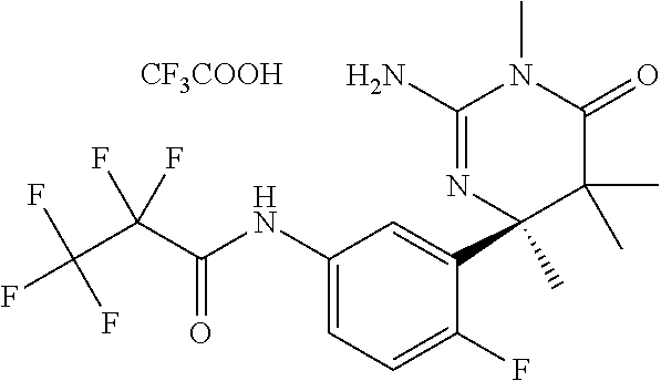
C(C(C(NC1=CC=C(F)C(C2(C)C(C)(C)C(=O)N(C)C(N)=N2)=C1)=O)(F)F)(F)(F)F.[CF3COOH]
